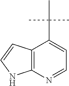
C12=C(N=CC=C1C(C)(C)C)NC=C2
